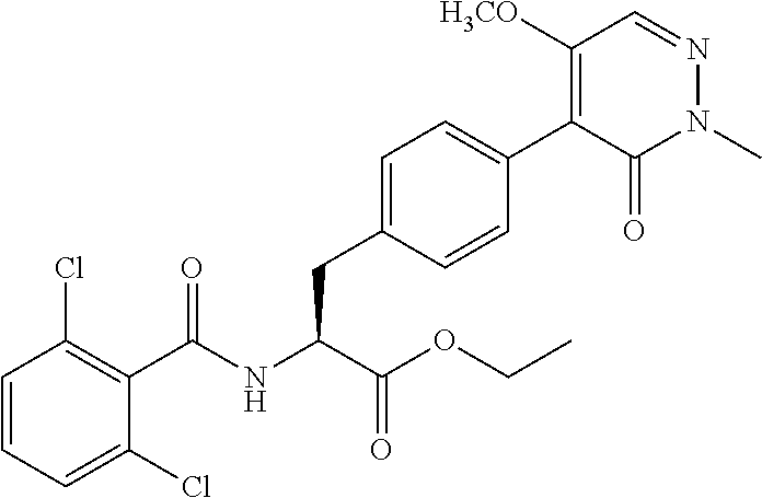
C1(C(NC(C(OCC)=O)CC2=CC=C(C3=C([H3CO])C=NN(C)C3=O)C=C2)=O)=C(Cl)C=CC=C1Cl
